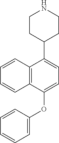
C1=C(C2CCNCC2)C2=C(C=CC=C2)C(OC2=CC=CC=C2)=C1
